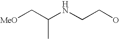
C(C(NCCO)C)[MeO]
